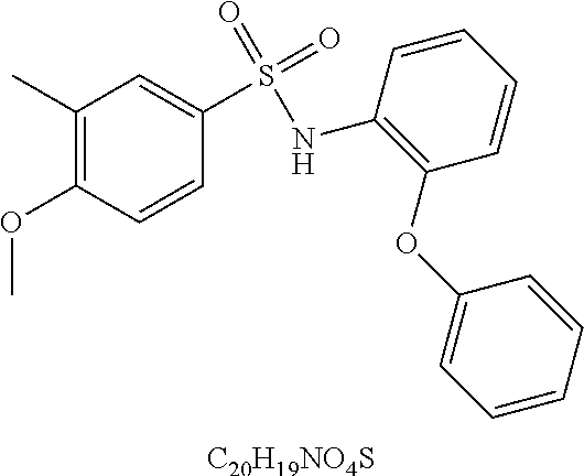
C1(C)=C(OC)C=CC(S(=O)(=O)NC2=C(OC3=CC=CC=C3)C=CC=C2)=C1.[C20H19NO4S]
